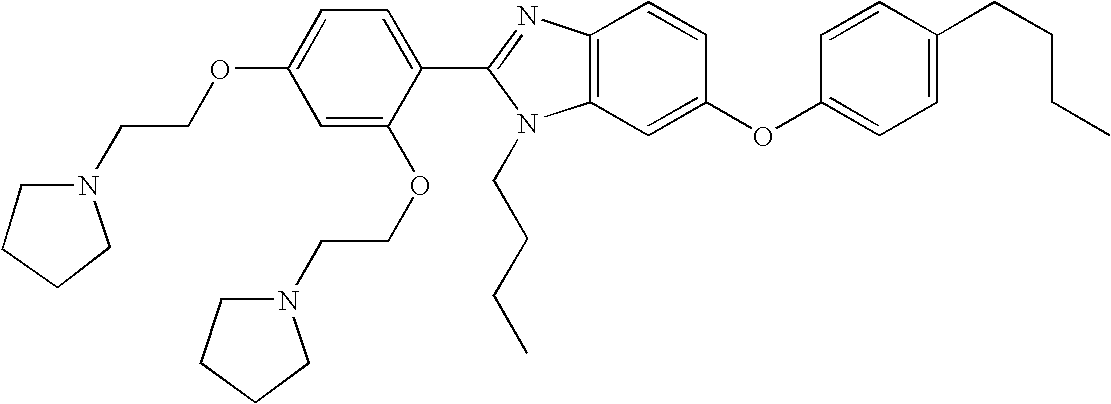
C1=C(OCCN2CCCC2)C=C(OCCN2CCCC2)C(C2=NC3=C(N2CCCC)C=C(OC2=CC=C(CCCC)C=C2)C=C3)=C1
